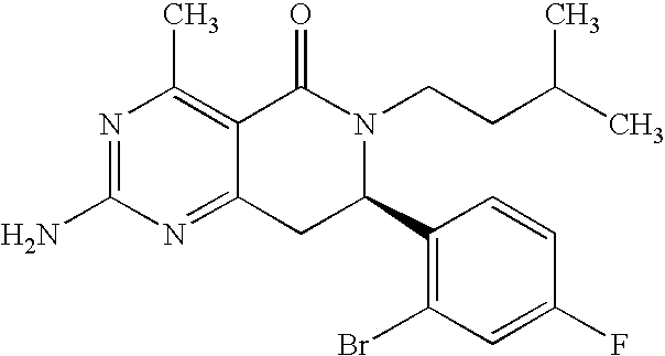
C12=NC(N)=NC(C)=C1C(=O)N(CCC(C)C)C(C1=C(Br)C=C(F)C=C1)C2
